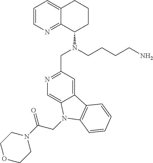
C1=CN=C2C(=C1)CCCC2N(CC1=NC=C2C(=C1)C1=C(N2CC(N2CCOCC2)=O)C=CC=C1)CCCCN
